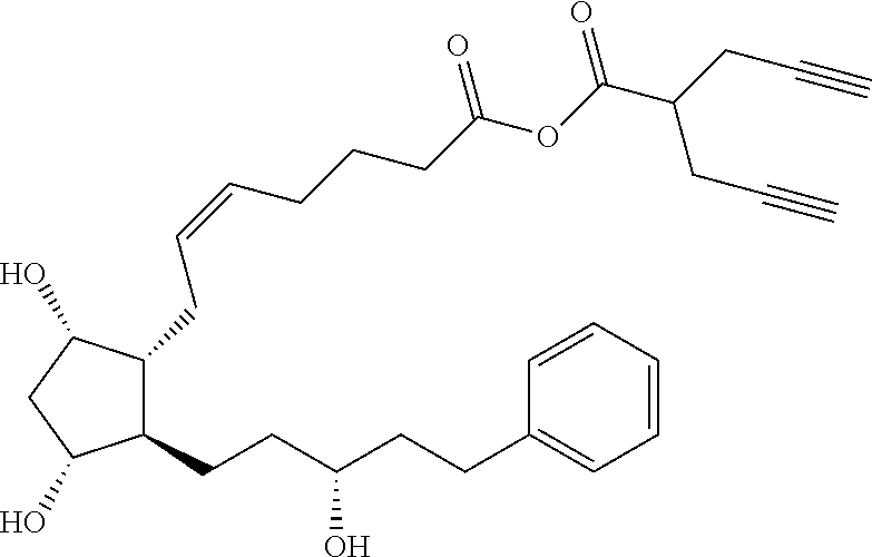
C(CC(CCC1=CC=CC=C1)O)C1C(CC=CCCCC(OC(C(CC#C)CC#C)=O)=O)C(O)CC1O
